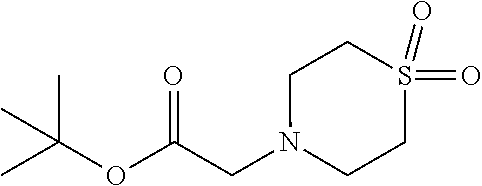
C(CN1CCS(=O)(=O)CC1)(OC(C)(C)C)=O
